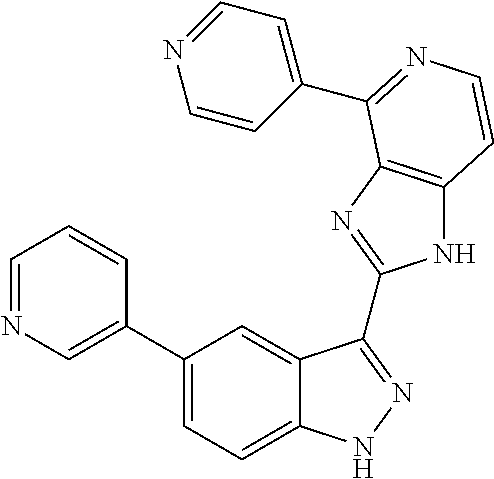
C1(C2=CN=CC=C2)=CC=C2C(=C1)C(C1=NC3=C(N1)C=CN=C3C1=CC=NC=C1)=NN2
